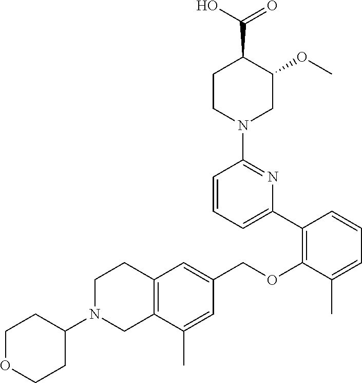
C12=C(C(C)=CC(COC3=C(C4=CC=CC(N5CC(OC)C(C(O)=O)CC5)=N4)C=CC=C3C)=C1)CN(C1CCOCC1)CC2
